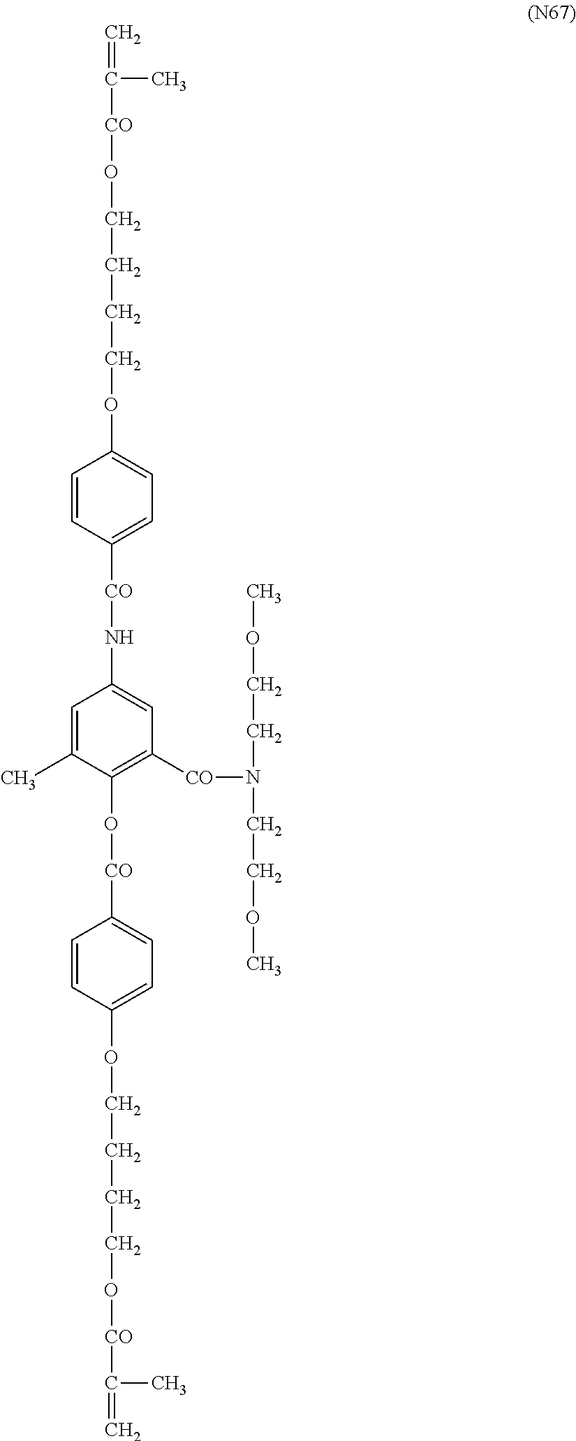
C=C([CO]OCCCCOC1=CC=C([CO]NC2=CC([CO]N(CCOC)CCOC)=C(O[CO]C3=CC=C(OCCCCO[CO]C(=C)C)C=C3)C(C)=C2)C=C1)C
